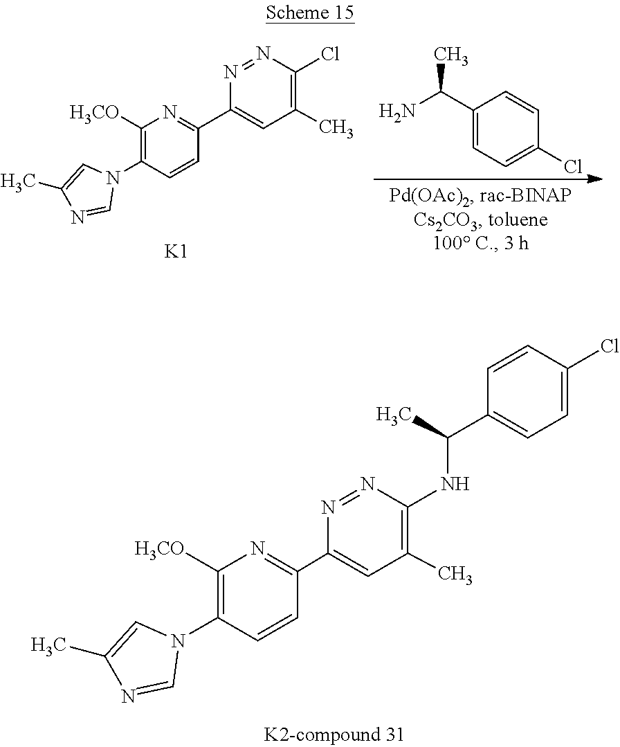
C1([H3CO])=C(N2C=C(C)N=C2)C=CC(C2=CC(C)=C(Cl)N=N2)=N1.[K1].C1(C(N)C)=CC=C(Cl)C=C1.C1([H3CO])=C(N2C=C(C)N=C2)C=CC(C2=CC(C)=C(NC(C)C3=CC=C(Cl)C=C3)N=N2)=N1
